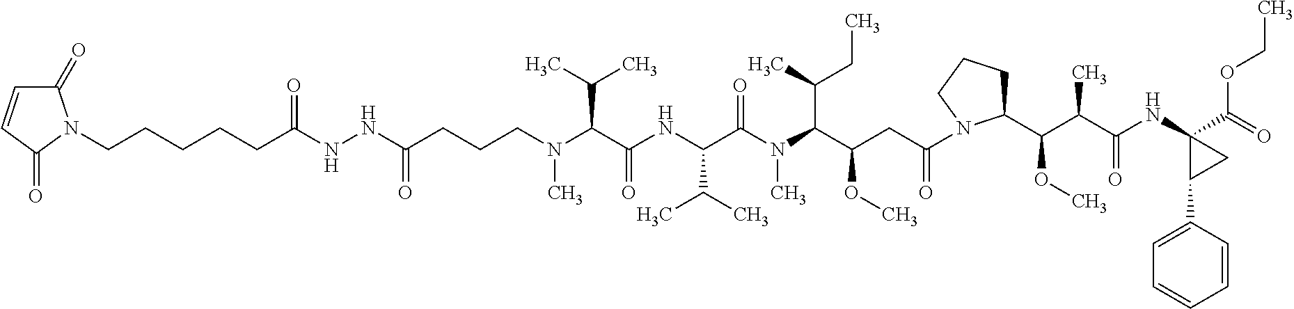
C(CCN(C(C(NC(C(N(C)C(C(CC)C)C(OC)CC(=O)N1C(C(OC)C(C(=O)NC2(C(=O)OCC)CC2C2=CC=CC=C2)C)CCC1)=O)C(C)C)=O)C(C)C)C)C(NNC(CCCCCN1C(=O)C=CC1=O)=O)=O
